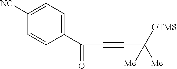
C1=C([NC])C=CC(C(C#CC([Me])([OTMS])[Me])=O)=C1
